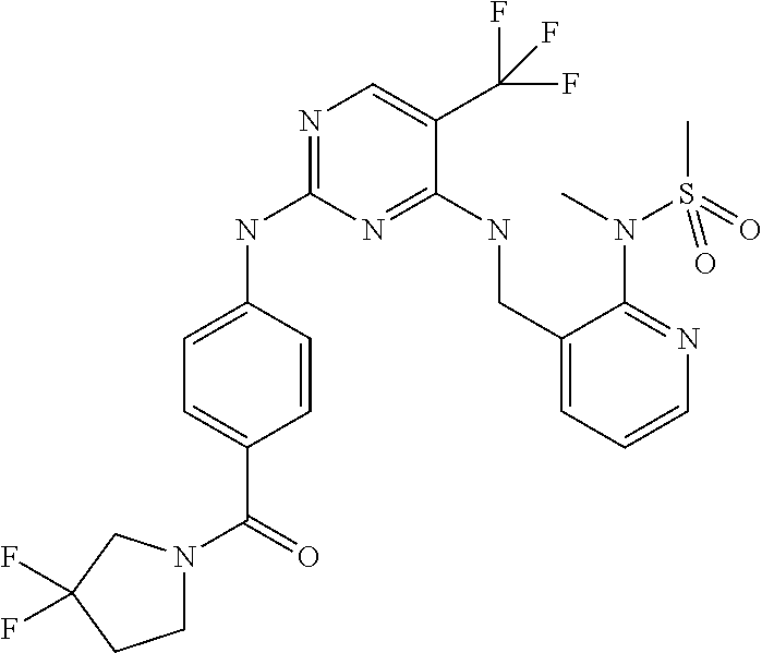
N1=C(NC2=CC=C(C(=O)N3CCC(F)(F)C3)C=C2)N=C(NCC2=CC=CN=C2N(C)S(C)(=O)=O)C(C(F)(F)F)=C1
